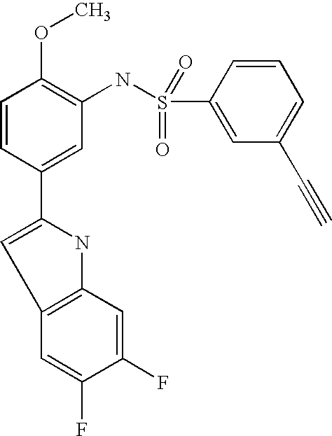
C1=CC(C2=CC3=C(N2)C=C(F)C(F)=C3)=CC(NS(C2=CC(C#C)=CC=C2)(=O)=O)=C1OC
